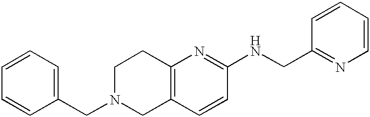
C1(CN2CC3=C(CC2)N=C(NCC2=NC=CC=C2)C=C3)=CC=CC=C1
